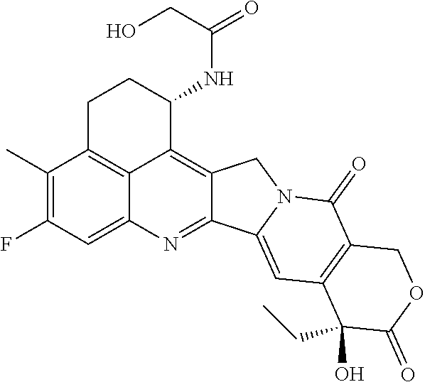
C1(C)=C(F)C=C2C3=C1CCC(NC(=O)CO)C3=C1C(=N2)C2=CC3=C(C(=O)N2C1)COC(=O)C3(O)CC
